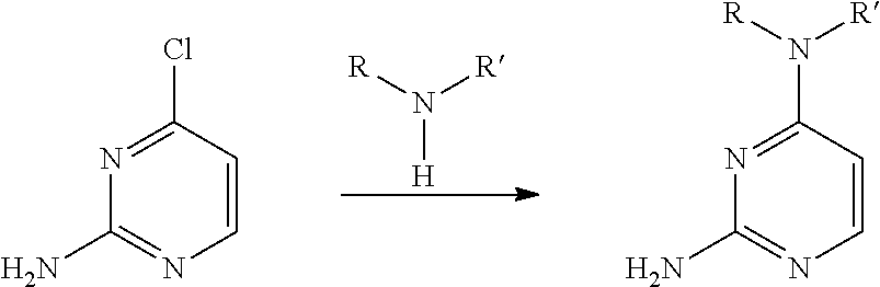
N([H])([R])[R].C1=CC(Cl)=NC(N)=N1.C1=CC(N([R])[R])=NC(N)=N1
